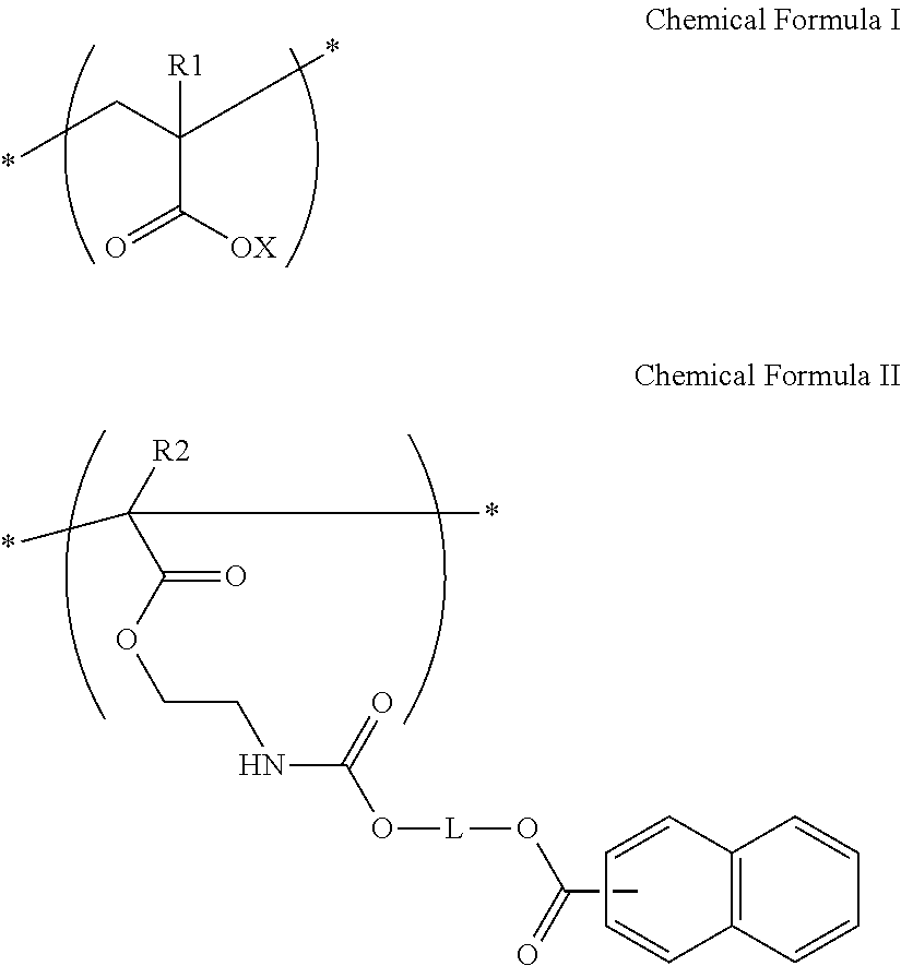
C(C([OX])=O)(C*)([R1])*.[R2]C(C(OCCNC(O[L]OC(C)=O)=O)=O)(*)*.C12=C(C=CC=C1)C=CC=C2
